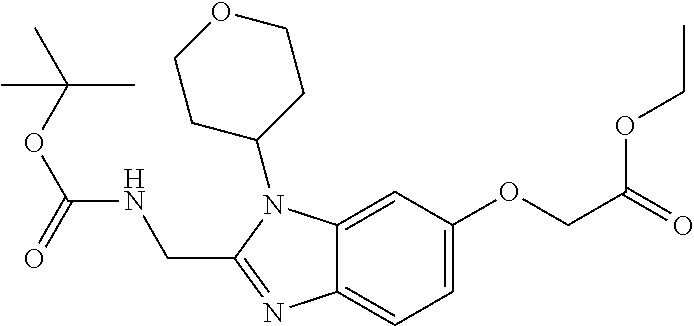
C1(OCC(=O)OCC)=CC=C2C(=C1)N(C1CCOCC1)C(CNC(OC(C)(C)C)=O)=N2
